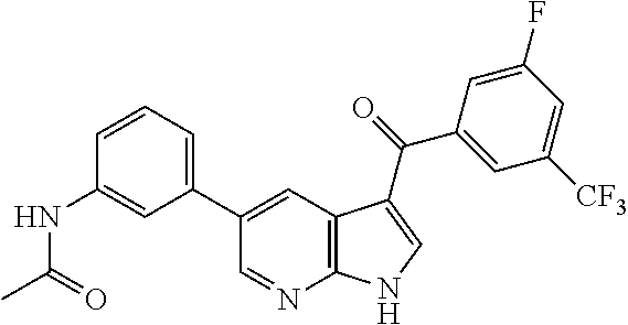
C1(C2=CC3=C(N=C2)NC=C3C(=O)C2=CC([CF3])=CC(F)=C2)=CC=CC(NC(C)=O)=C1
